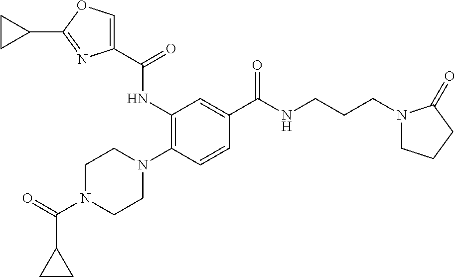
C1(C(=O)N2CCN(C3=C(NC(C4=COC(C5CC5)=N4)=O)C=C(C(NCCCN4CCCC4=O)=O)C=C3)CC2)CC1
